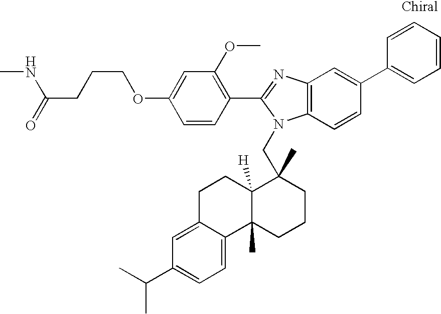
C1=CC(C2=NC3=C(N2CC2(C)C4([H])C(C)(CCC2)C2=CC=C(C(C)C)C=C2CC4)C=CC(C2=CC=CC=C2)=C3)=C(OC)C=C1OCCCC(NC)=O
